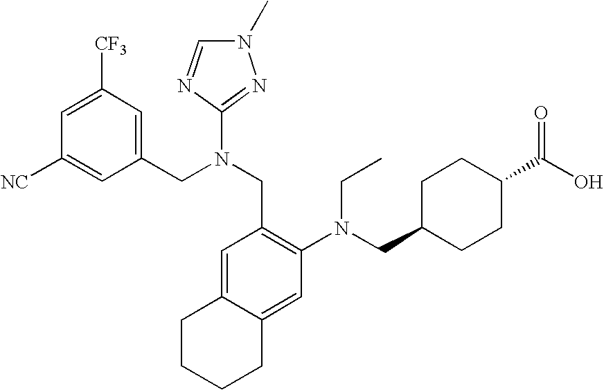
C1=C([CF3])C=C(CN(CC2=C(N(CC3CCC(C(O)=O)CC3)CC)C=C3C(=C2)CCCC3)C2=NN(C)C=N2)C=C1[NC]
